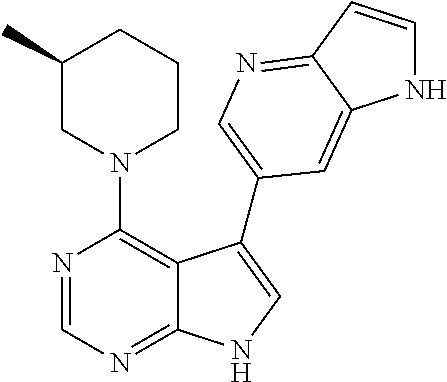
N1(C2=C3C(=NC=N2)NC=C3C2=CN=C3C=CNC3=C2)CCCC(C)C1
